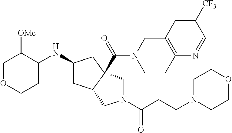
C1OCCC(NC2CC3C(C(=O)N4CCC5=C(C4)C=C([CF3])C=N5)(C2)CN(C(CCN2CCOCC2)=O)C3)C1[OMe]
